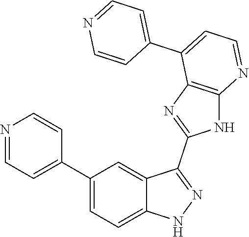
C1(C2=CC=C3C(=C2)C(C2=NC4=C(N2)N=CC=C4C2=CC=NC=C2)=NN3)=CC=NC=C1
